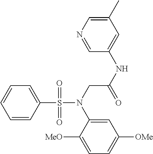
C1=CC(S(N(CC(NC2=CC(C)=CN=C2)=O)C2=CC([OMe])=CC=C2[MeO])(=O)=O)=CC=C1
